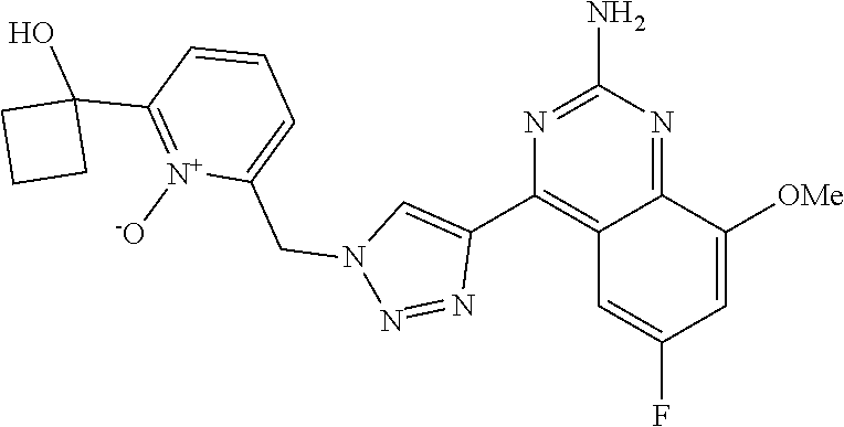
C12=NC(N)=NC(C3=CN(CC4=CC=CC(C5(O)CCC5)=[N+]4[-O])N=N3)=C1C=C(F)C=C2[OMe]
